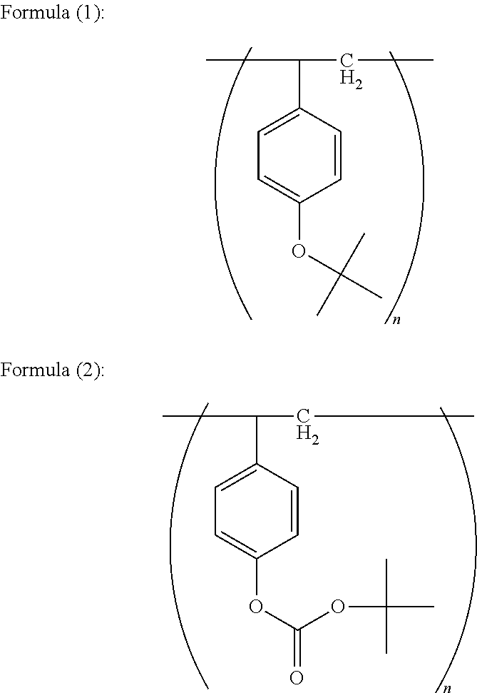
CC(C1=CC=C(OC(C)(C)C)C=C1)CC.CC(C1=CC=C(OC(OC(C)(C)C)=O)C=C1)CC
